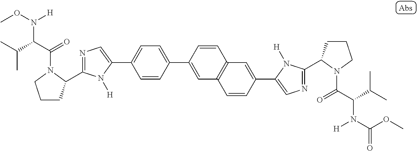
C1=CC(C2=CC3=C(C=C2)C=C(C2=CN=C(C4CCCN4C(C(C(C)C)N(C(=O)OC)[H])=O)N2[H])C=C3)=CC=C1C1=CN=C(C2CCCN2C(C(C(C)C)N(OC)[H])=O)N1[H]
